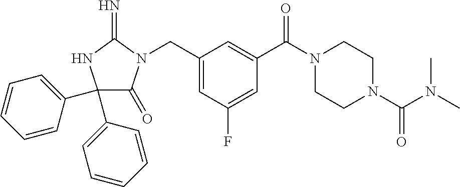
C1(C2=CC=CC=C2)(C2=CC=CC=C2)C(=O)N(CC2=CC(F)=CC(C(=O)N3CCN(C(N(C)C)=O)CC3)=C2)C(=N)N1
